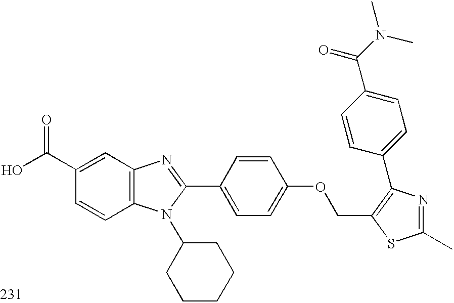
OC(C1=CC2=C(C=C1)N(C1CCCCC1)C(C1=CC=C(OCC3=C(C4=CC=C(C(N(C)C)=O)C=C4)N=C(C)S3)C=C1)=N2)=O
